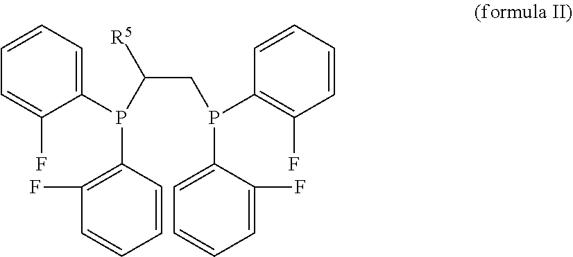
[R5]C(P(C1=CC=CC=C1F)C1=C(F)C=CC=C1)CP(C1=CC=CC=C1F)C1=C(F)C=CC=C1
